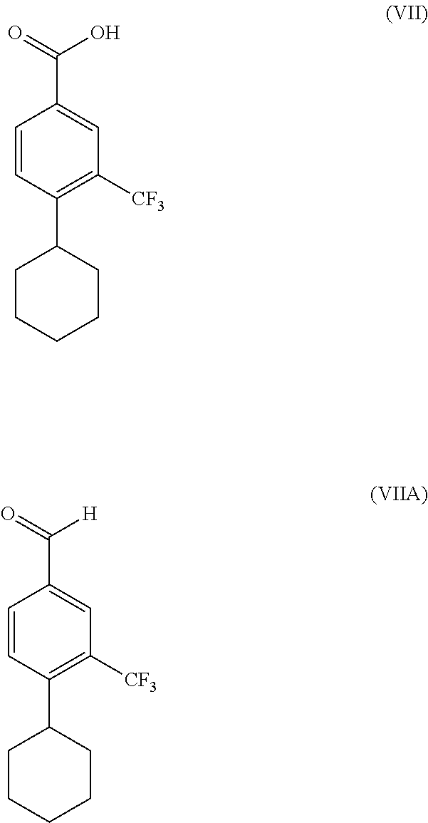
C(C1=CC([CF3])=C(C2CCCCC2)C=C1)(=O)O.C(C1=CC([CF3])=C(C2CCCCC2)C=C1)(=O)[H]
